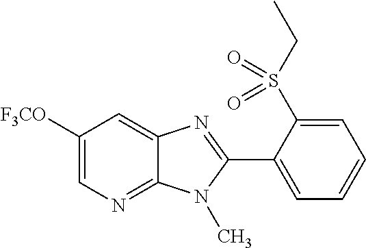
C1([F3CO])=CN=C2C(=C1)N=C(C1=CC=CC=C1S(CC)(=O)=O)N2C
